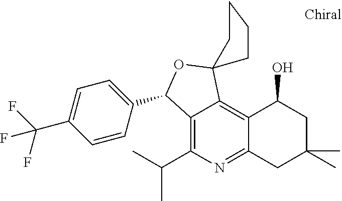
CC(C)C1=C2C(=C3C(=N1)CC(C)(C)CC3O)C1(OC2C2=CC=C(C(F)(F)F)C=C2)CCCC1
